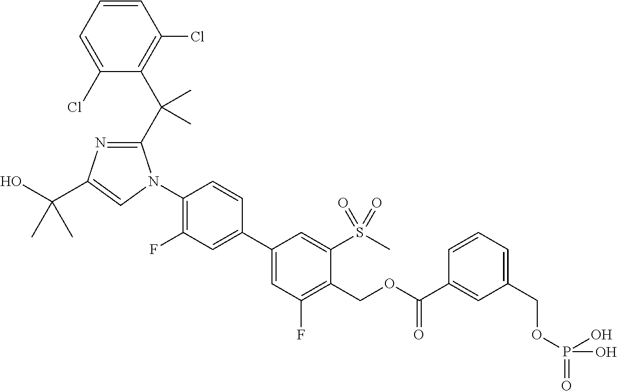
C1(Cl)=CC=CC(Cl)=C1C(C1=NC(C(O)(C)C)=CN1C1=C(F)C=C(C2=CC(F)=C(COC(C3=CC(COP(O)(O)=O)=CC=C3)=O)C(S(C)(=O)=O)=C2)C=C1)(C)C
